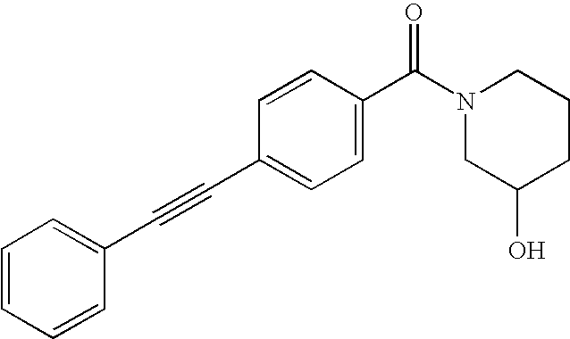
C1=CC=CC(C#CC2=CC=C(C(N3CC(O)CCC3)=O)C=C2)=C1
